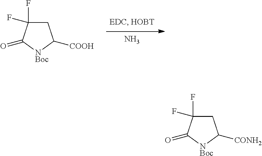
C1C(F)(F)C(=O)[NBoc]C1[CONH2].N.C1C(F)(F)C(=O)[NBoc]C1[COOH]
